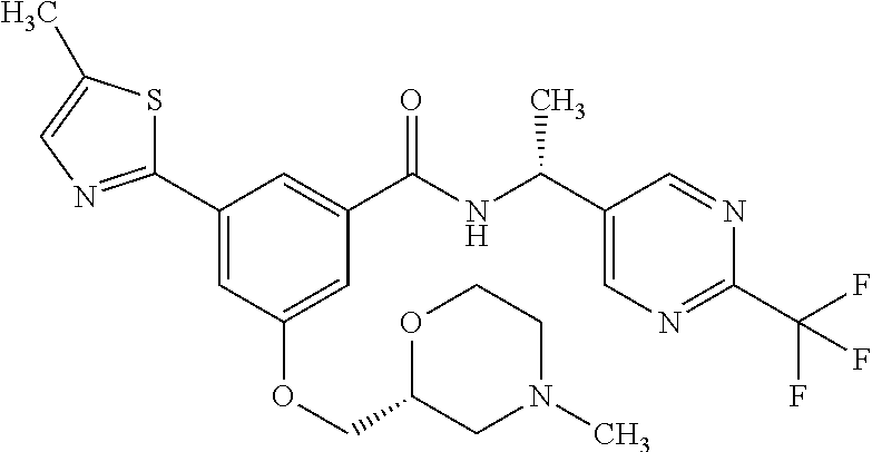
C1(C2=CC(OCC3CN(C)CCO3)=CC(C(NC(C)C3=CN=C(C(F)(F)F)N=C3)=O)=C2)=NC=C(C)S1
